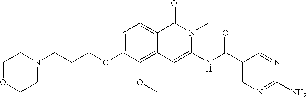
C1=C(OCCCN2CCOCC2)C(OC)=C2C(=C1)C(=O)N(C)C(NC(C1=CN=C(N)N=C1)=O)=C2
